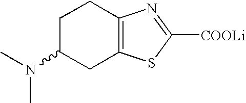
C12=C(SC([COOLi])=N1)CC(N(C)C)CC2
